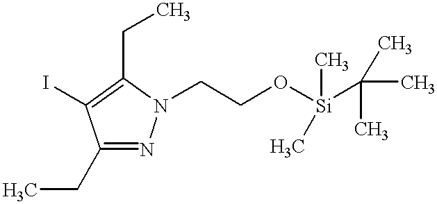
C1(CC)=NN(CCO[Si](C)(C(C)(C)C)C)C(CC)=C1I
